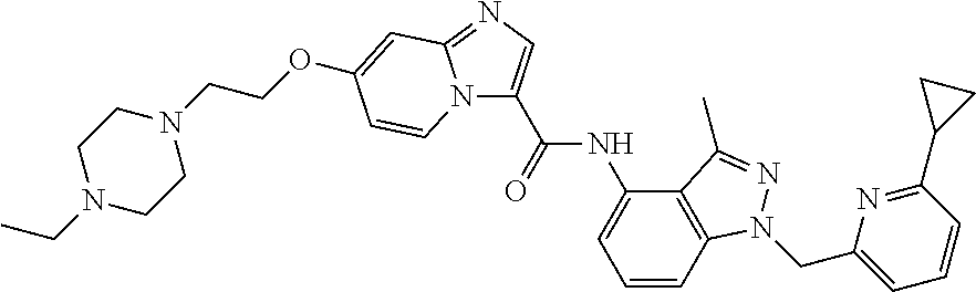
N12C(C(=O)NC3=CC=CC4=C3C(C)=NN4CC3=CC=CC(C4CC4)=N3)=CN=C1C=C(OCCN1CCN(CC)CC1)C=C2
